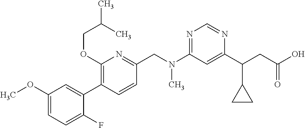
C1(OC)=CC=C(F)C(C2=C(OCC(C)C)N=C(CN(C3=NC=NC(C(CC(O)=O)C4CC4)=C3)C)C=C2)=C1
